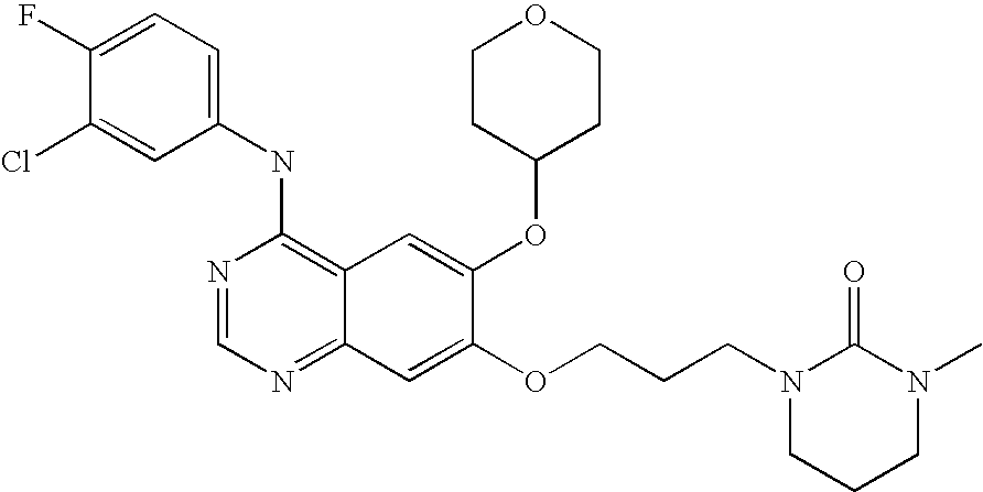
C1=C(Cl)C(F)=CC=C1NC1=C2C(=NC=N1)C=C(OCCCN1CCCN(C)C1=O)C(OC1CCOCC1)=C2
